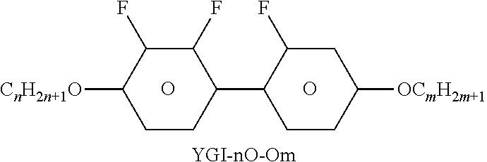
[YGI-nO-Om].O.O.[CnH2n+1O]C1C(F)C(F)C(C2C(F)CC([OCmH2m+1])CC2)CC1
